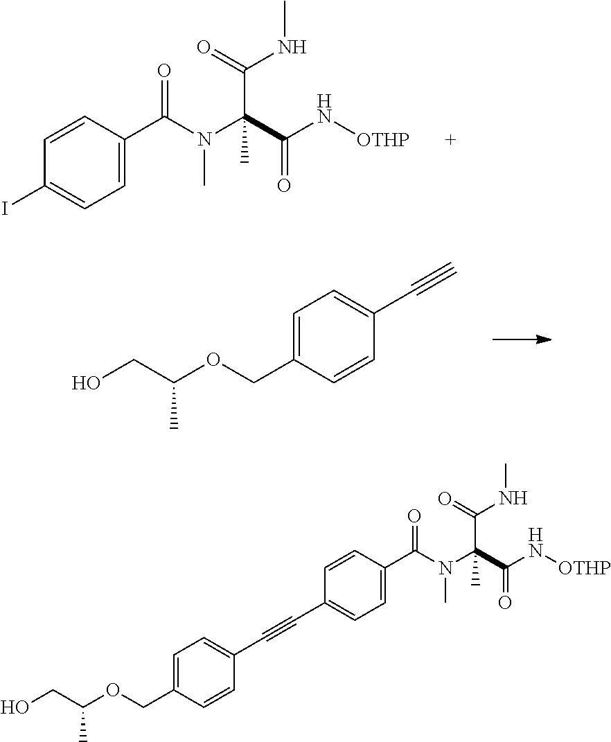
C1=CC(C(N(C(C(N[OTHP])=O)(C(NC)=O)C)C)=O)=CC=C1I.C1=C(COC(CO)C)C=CC(C#C)=C1.C1=C(COC(CO)C)C=CC(C#CC2=CC=C(C(N(C(C(N[OTHP])=O)(C(NC)=O)C)C)=O)C=C2)=C1
